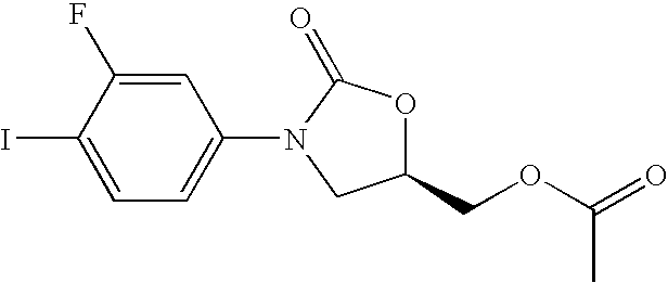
C1=C(F)C(I)=CC=C1N1C(=O)OC(COC(C)=O)C1
